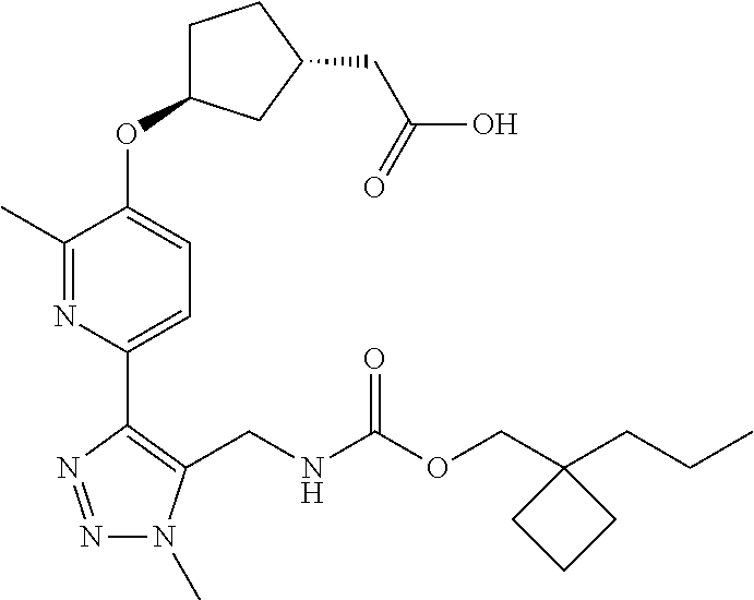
N1=NC(C2=CC=C(OC3CCC(CC(=O)O)C3)C(C)=N2)=C(CNC(OCC2(CCC)CCC2)=O)N1C
